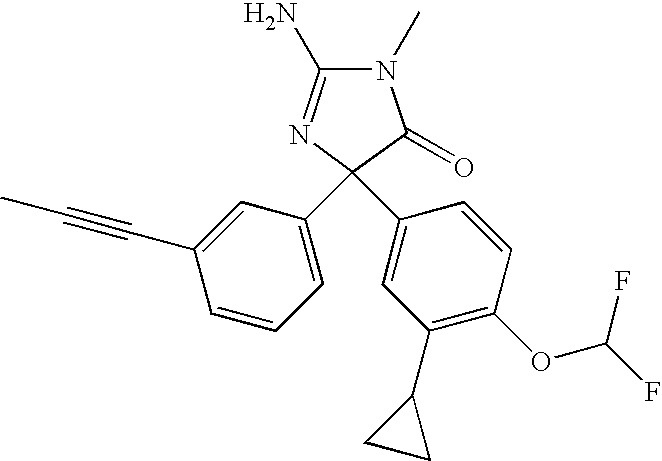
N1(C)C(N)=NC(C2=CC=CC(C#CC)=C2)(C2=CC(C3CC3)=C(OC(F)F)C=C2)C1=O
